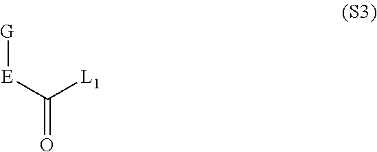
[G][E]C([L1])=O
